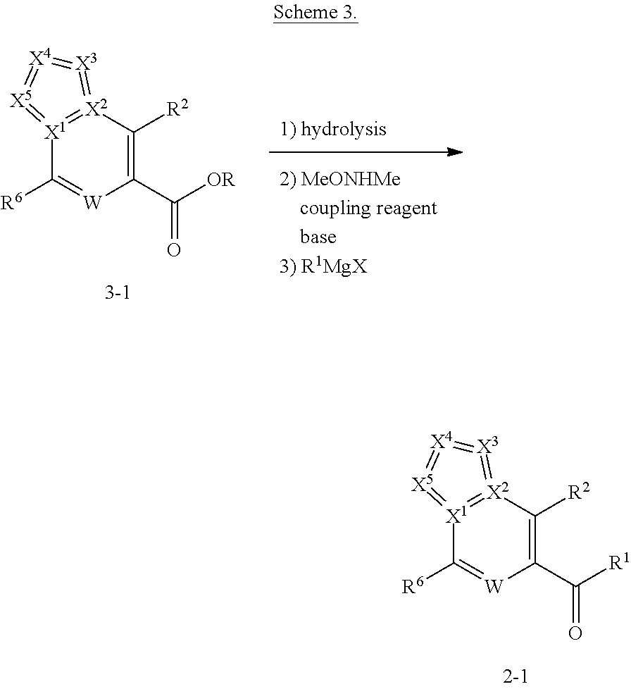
C1([R6])=[W]C(C([R1])=O)=C([R2])[X2]2=[X1]1=[X5]=[X4]=[X3]=2.C1([R6])=[W]C(C([OR])=O)=C([R2])[X2]2=[X1]1=[X5]=[X4]=[X3]=2
